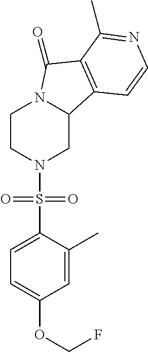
C1CN(S(C2=CC=C(OCF)C=C2C)(=O)=O)CC2N1C(=O)C1=C2C=CN=C1C
